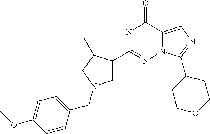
N1C(C2CN(CC3=CC=C(OC)C=C3)CC2C)=NN2C(=CN=C2C2CCOCC2)C1=O
